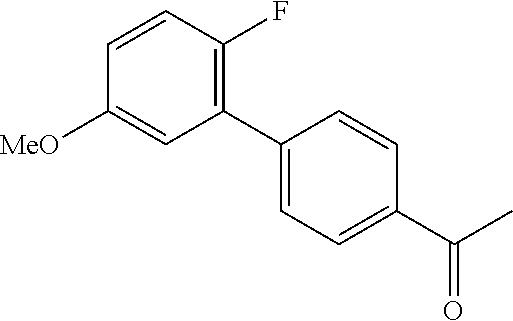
C1(C2=C(F)C=CC([MeO])=C2)=CC=C(C(C)=O)C=C1
